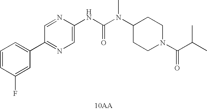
[10AA].C1(C2=CC=CC(F)=C2)=NC=C(NC(N(C)C2CCN(C(C(C)C)=O)CC2)=O)N=C1
